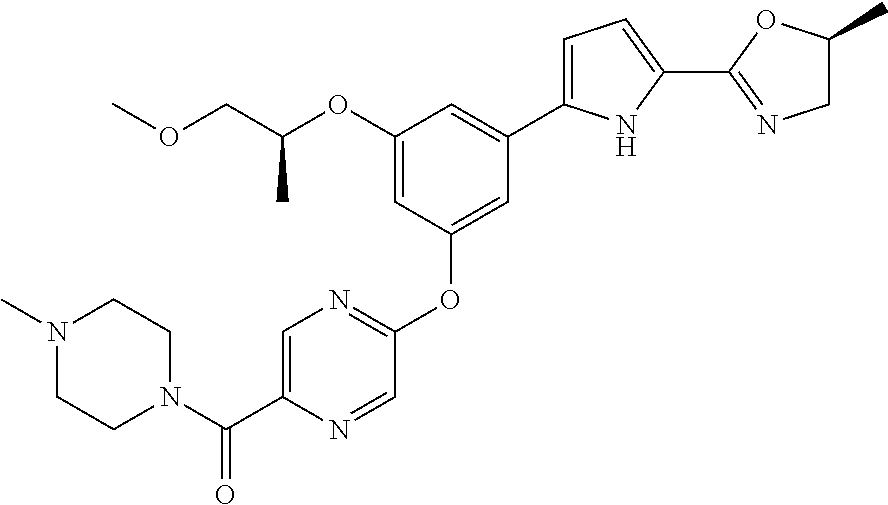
C1(OC(COC)C)=CC(OC2=NC=C(C(N3CCN(C)CC3)=O)N=C2)=CC(C2=CC=C(C3=NCC(C)O3)N2)=C1
